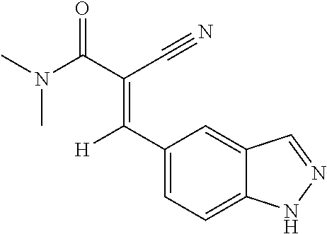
C1(C([H])=C(C(N(C)C)=O)C#N)=CC=C2C(=C1)C=NN2
